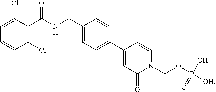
C(NCC1=CC=C(C2=CC(=O)N(COP([OH])(O)=O)C=C2)C=C1)(C1=C(Cl)C=CC=C1Cl)=O
